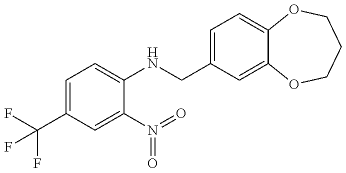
FC(C1=CC=C(NCC2=CC=C3C(=C2)OCCCO3)C(N(=O)=O)=C1)(F)F
